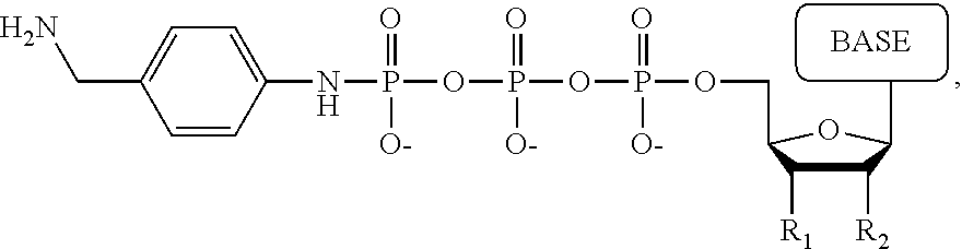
N(P(OP(OP(OCC1C([R1])C([R2])C(C)O1)(=O)[O-])(=O)[O-])(=O)[O-])C1=CC=C(CN)C=C1
